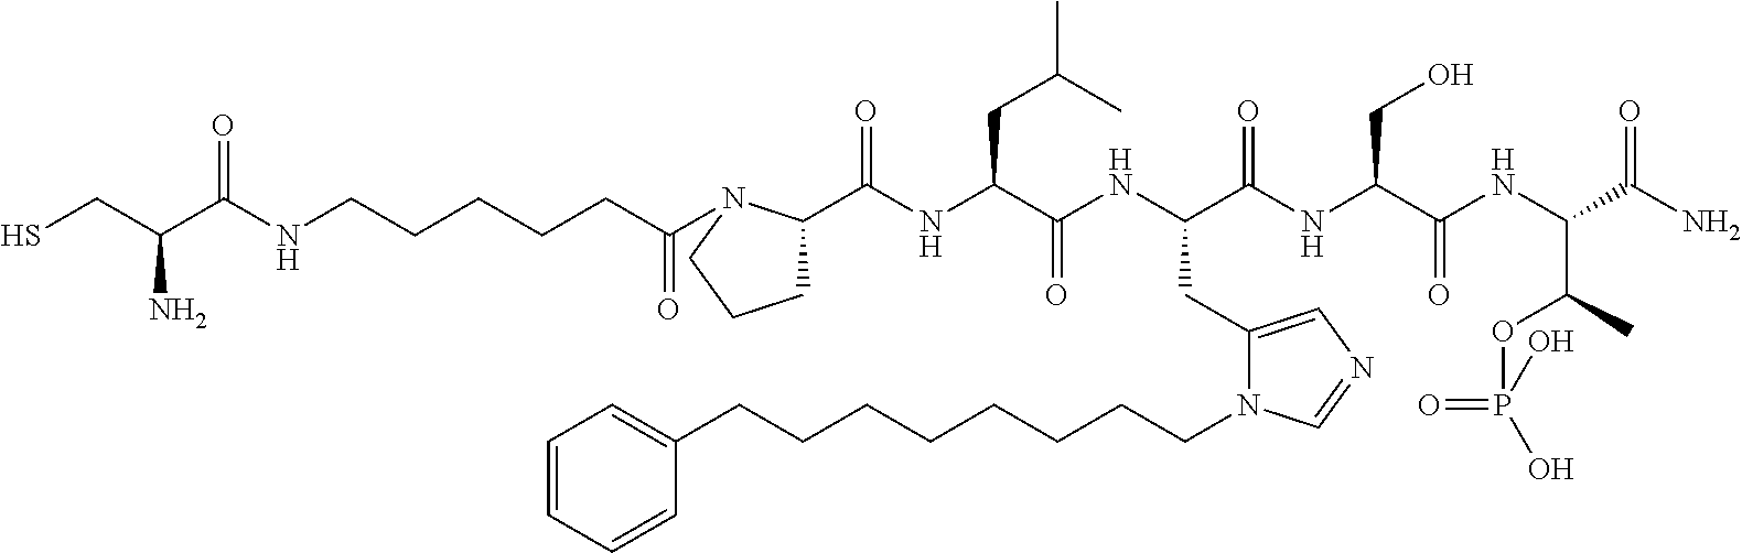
SCC(C(NCCCCCC(=O)N1C(C(NC(C(NC(C(NC(C(NC(C(N)=O)C(OP(=O)(O)O)C)=O)CO)=O)CC2=CN=CN2CCCCCCCCC2=CC=CC=C2)=O)CC(C)C)=O)CCC1)=O)N
